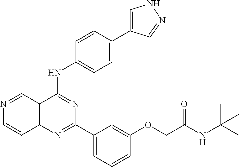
C12=C(C(NC3=CC=C(C4=CNN=C4)C=C3)=NC(C3=CC=CC(OCC(NC(C)(C)C)=O)=C3)=N1)C=NC=C2
